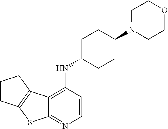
C1CC2=C(C1)C1=C(NC3CCC(N4CCOCC4)CC3)C=CN=C1S2
